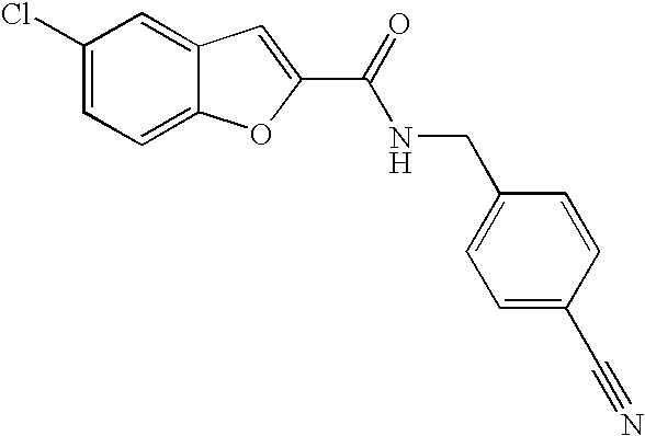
C1(C(=O)NCC2=CC=C(C#N)C=C2)=CC2=CC(Cl)=CC=C2O1
